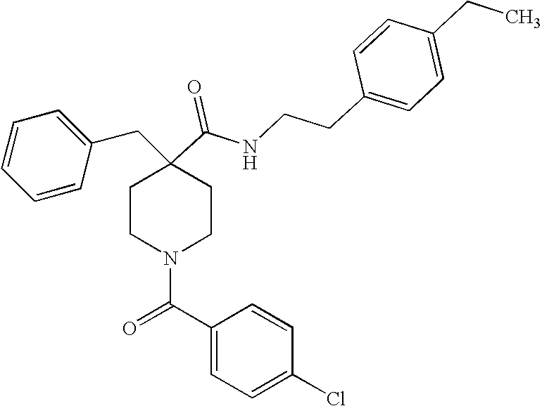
C1=CC=CC(CC2(C(=O)NCCC3=CC=C(CC)C=C3)CCN(C(C3=CC=C(Cl)C=C3)=O)CC2)=C1
